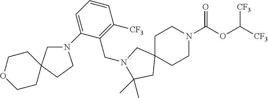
C1C2(CCN(C(OC([CF3])[CF3])=O)C1)CN(CC1=C([CF3])C=CC=C1N1CC3(CC1)CCOCC3)C(C)(C)C2
